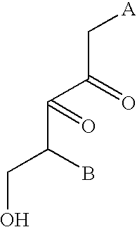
C(O)C(B)C(C(=O)C[A])=O
